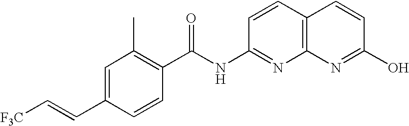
C1=CC(C(NC2=NC3=C(C=C2)C=CC(O)=N3)=O)=C(C)C=C1C=C[F3C]
